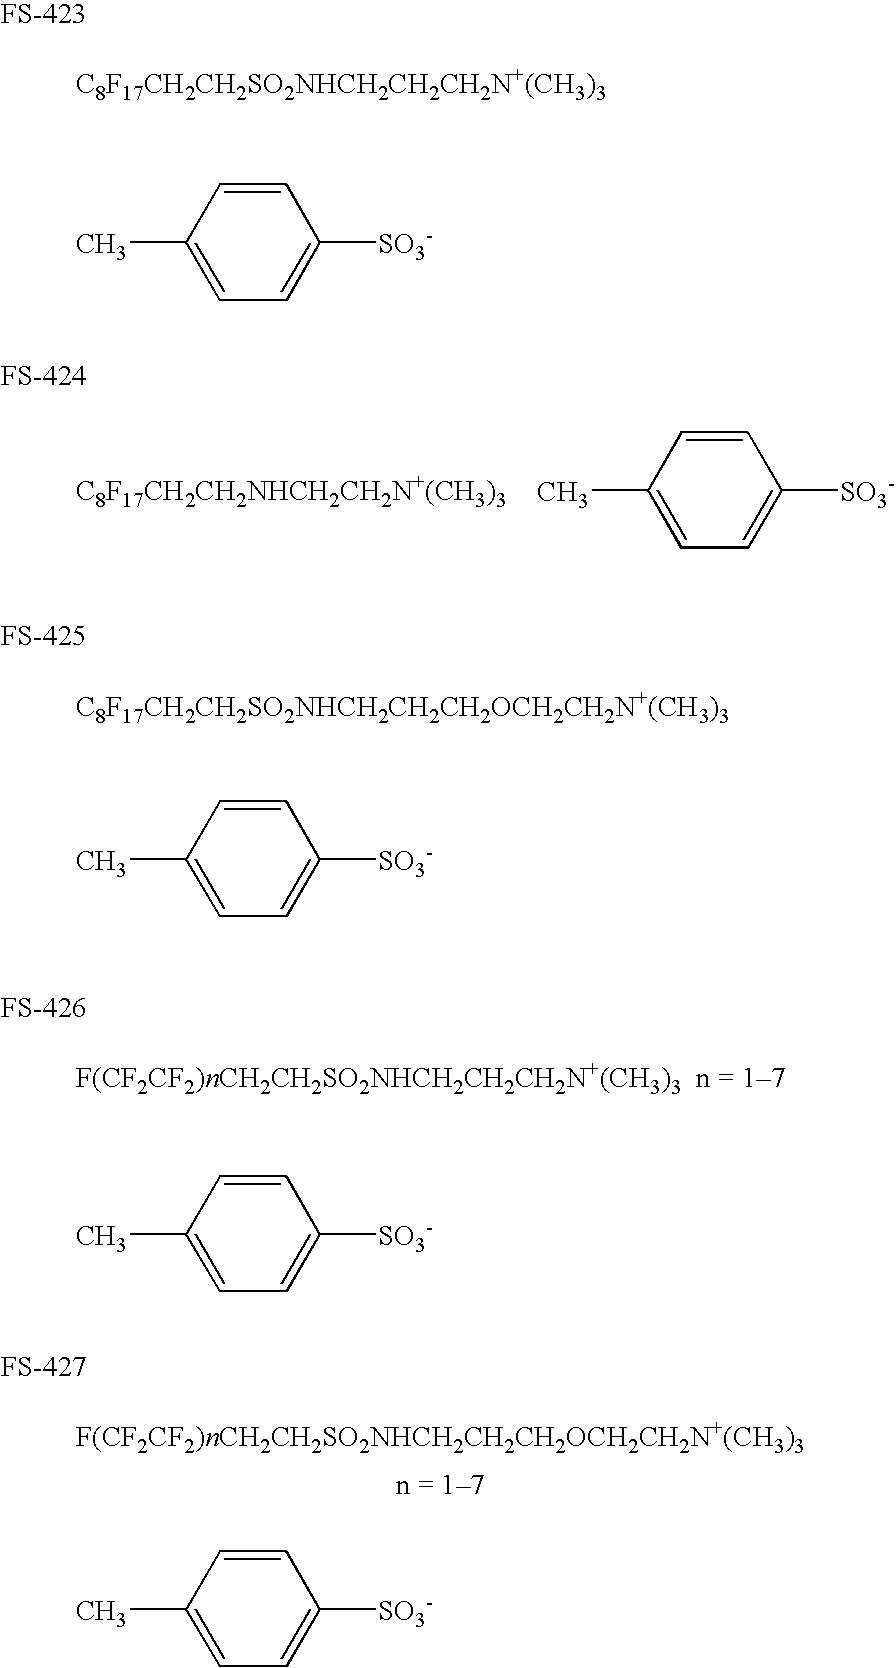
[C8F17CH2CH2SO2NHCH2CH2CH2N+(CH3)3].[C8F17CH2CH2NHCH2CH2N+(CH3)3].C1=CC(C)=CC=C1[SO3-].[C8F17CH2CH2SO2NHCH2CH2CH2OCH2CH2N+(CH3)3].[F(CF2CF2)nCH2CH2SO2NHCH2CH2CH2N+(CH3)3  n = 17].[F(CF2CF2)nCH2CH2SO2NHCH2CH2CH2OCH2CH2N+(CH3)3].C1=CC(C)=CC=C1[SO3-].C1=CC(C)=CC=C1[SO3-].C1=CC(C)=CC=C1[SO3-].C1=CC(C)=CC=C1[SO3-]
